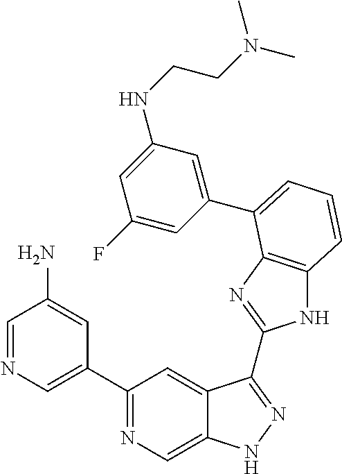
C1=NC=C(C2=NC=C3C(=C2)C(C2=NC4=C(N2)C=CC=C4C2=CC(NCCN(C)C)=CC(F)=C2)=NN3)C=C1N
